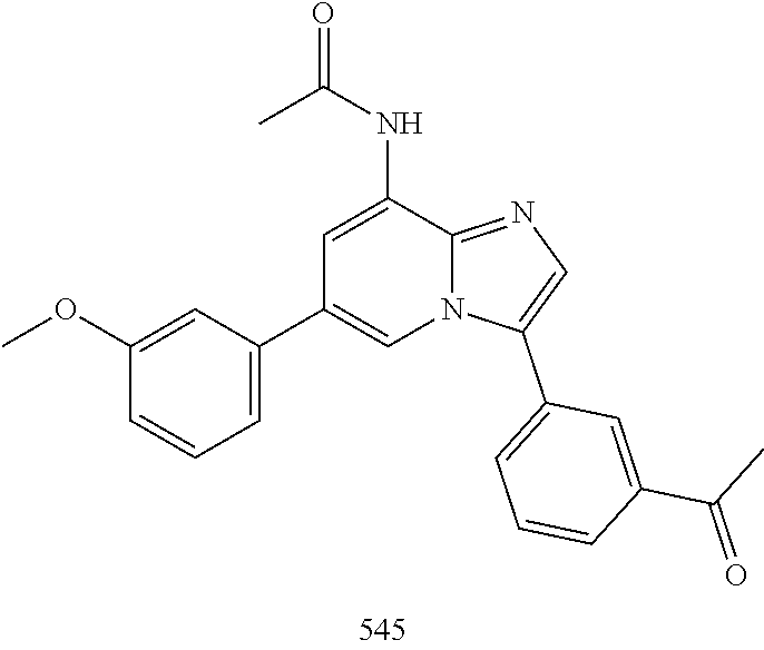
C1=CC=C(C2=CN=C3C(NC(=O)C)=CC(C4=CC=CC(OC)=C4)=CN23)C=C1C(C)=O
